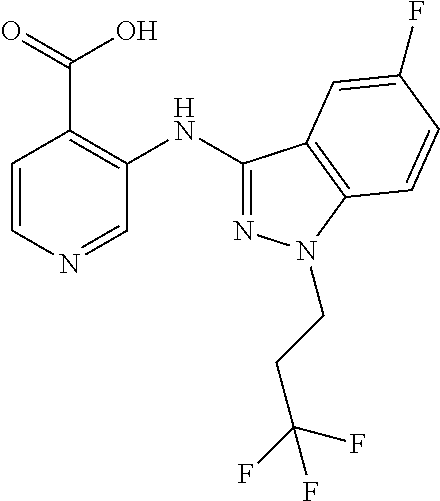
C1=CN=CC(NC2=NN(CCC(F)(F)F)C3=C2C=C(F)C=C3)=C1C(O)=O
